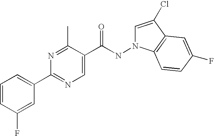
C1=C(F)C=CC=C1C1=NC=C(C(NN2C=C(Cl)C3=C2C=CC(F)=C3)=O)C(C)=N1
